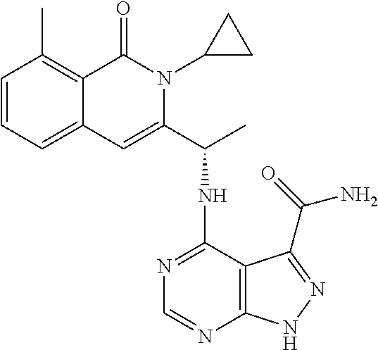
C1=CC=C2C(=C1C)C(=O)N(C1CC1)C(C(NC1=NC=NC3=C1C(C(=O)N)=NN3)C)=C2
